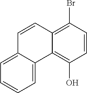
C1=C2C(=CC=C1)C1=C(O)C=CC(Br)=C1C=C2
